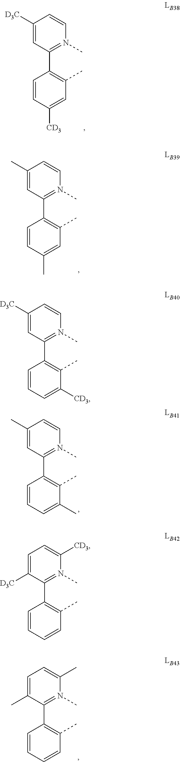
C1=CN(C)=C(C2=C(C)C=C([CD3])C=C2)C=C1[D3C].C1=CN(C)=C(C2=C(C)C=C(C)C=C2)C=C1C.C1=CN(C)=C(C2=C(C)C(C)=CC=C2)C=C1C.C1=C(C)N(C)=C(C2=C(C)C=CC=C2)C(C)=C1.C1=CN(C)=C(C2=C(C)C([CD3])=CC=C2)C=C1[D3C].C1=C([CD3])N(C)=C(C2=C(C)C=CC=C2)C([D3C])=C1
